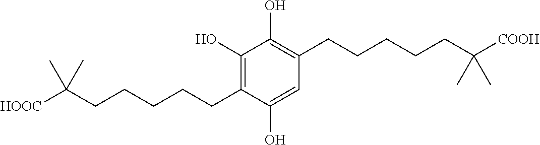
C1(O)=C(CCCCCC([HOOC])(C)C)C(O)=CC(CCCCCC([COOH])(C)C)=C1O
